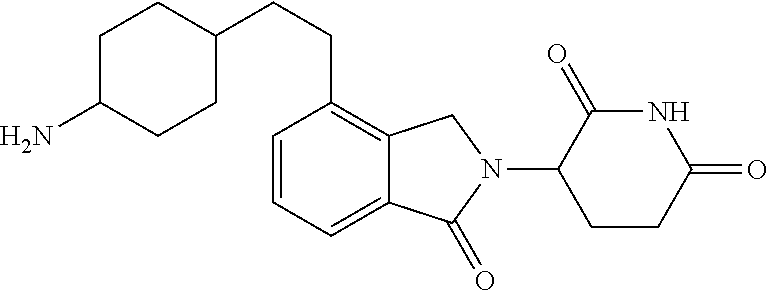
N1C(=O)C(N2CC3=C(CCC4CCC(N)CC4)C=CC=C3C2=O)CCC1=O
